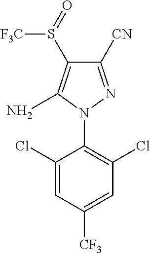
C1([CN])=NN(C2=C(Cl)C=C([CF3])C=C2Cl)C(N)=C1S([F3C])=O
